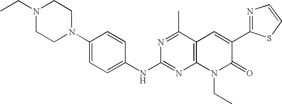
C1(NC2=NC3=C(C(C)=N2)C=C(C2=NC=CS2)C(=O)N3CC)=CC=C(N2CCN(CC)CC2)C=C1
